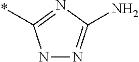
N1N=C(N)N=C1*
